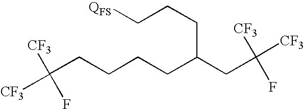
C([CF3])([CF3])(F)CCCCC(CC(F)([CF3])[CF3])CCC[QFS]
